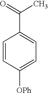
C1=CC([OPh])=CC=C1C(=O)C
